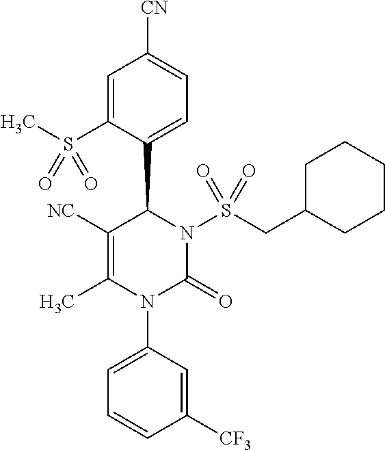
C1([NC])=C(C)N(C2=CC=CC([CF3])=C2)C(=O)N(S(CC2CCCCC2)(=O)=O)C1C1=CC=C([CN])C=C1S(C)(=O)=O
